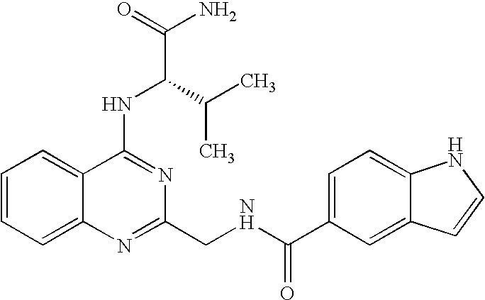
C12=CC=CC=C1C(NC(C(N)=O)C(C)C)=NC(CNC(=O)C1=CC=C3C(=C1)C=CN3)=N2
